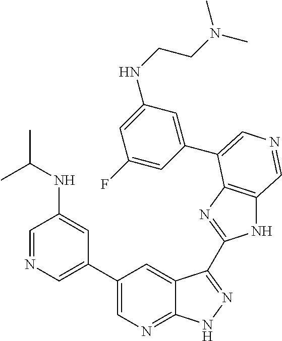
C1(C2=CN=CC(NC(C)C)=C2)=CN=C2C(=C1)C(C1=NC3=C(N1)C=NC=C3C1=CC(NCCN(C)C)=CC(F)=C1)=NN2
